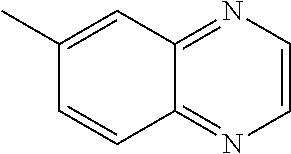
C1=CN=C2C(=N1)C=CC(C)=C2
